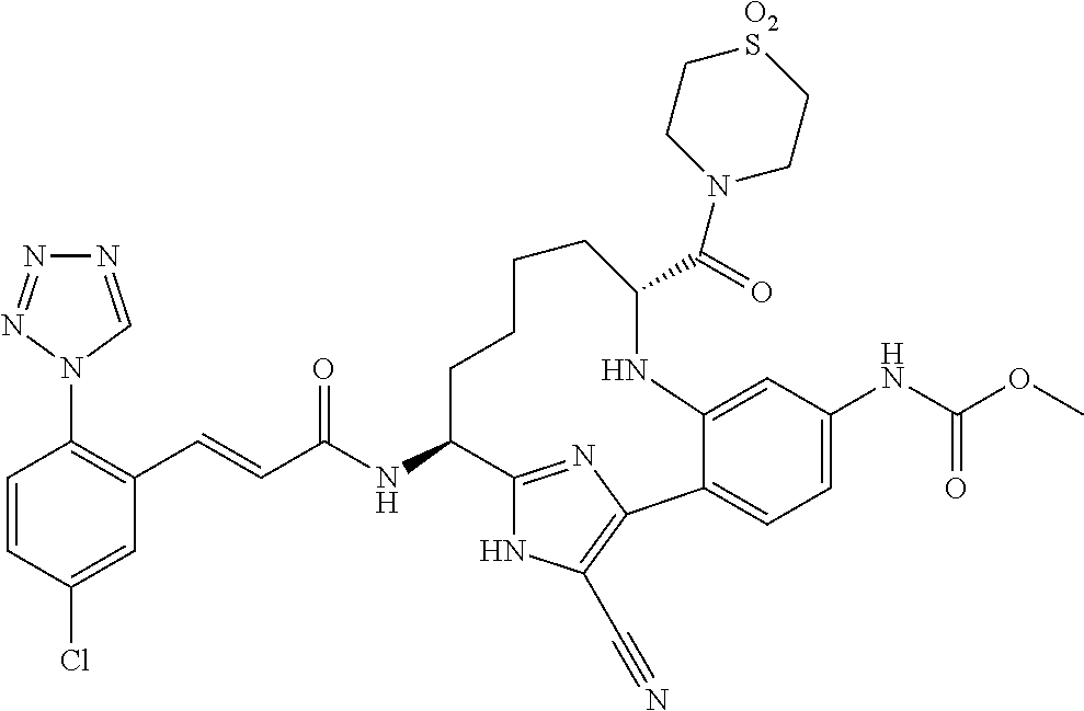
C(C(NC1C2=NC(=C(C#N)N2)C2=CC=C(NC(OC)=O)C=C2NC(C(N2CC[O2S]CC2)=O)CCCC1)=O)=CC1=C(N2C=NN=N2)C=CC(Cl)=C1
